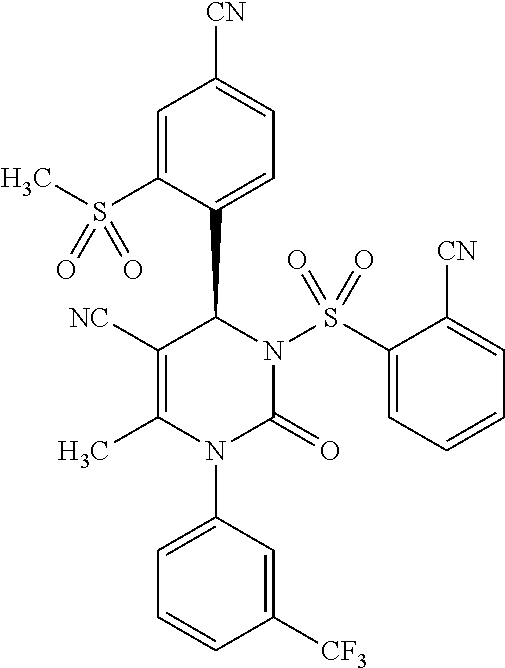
C1=C(S(C)(=O)=O)C(C2C([NC])=C(C)N(C3=CC=CC([CF3])=C3)C(=O)N2S(C2=CC=CC=C2[CN])(=O)=O)=CC=C1[CN]
